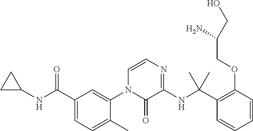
C1(C(NC2CC2)=O)=CC=C(C)C(N2C(=O)C(NC(C3=C(OCC(CO)N)C=CC=C3)(C)C)=NC=C2)=C1
